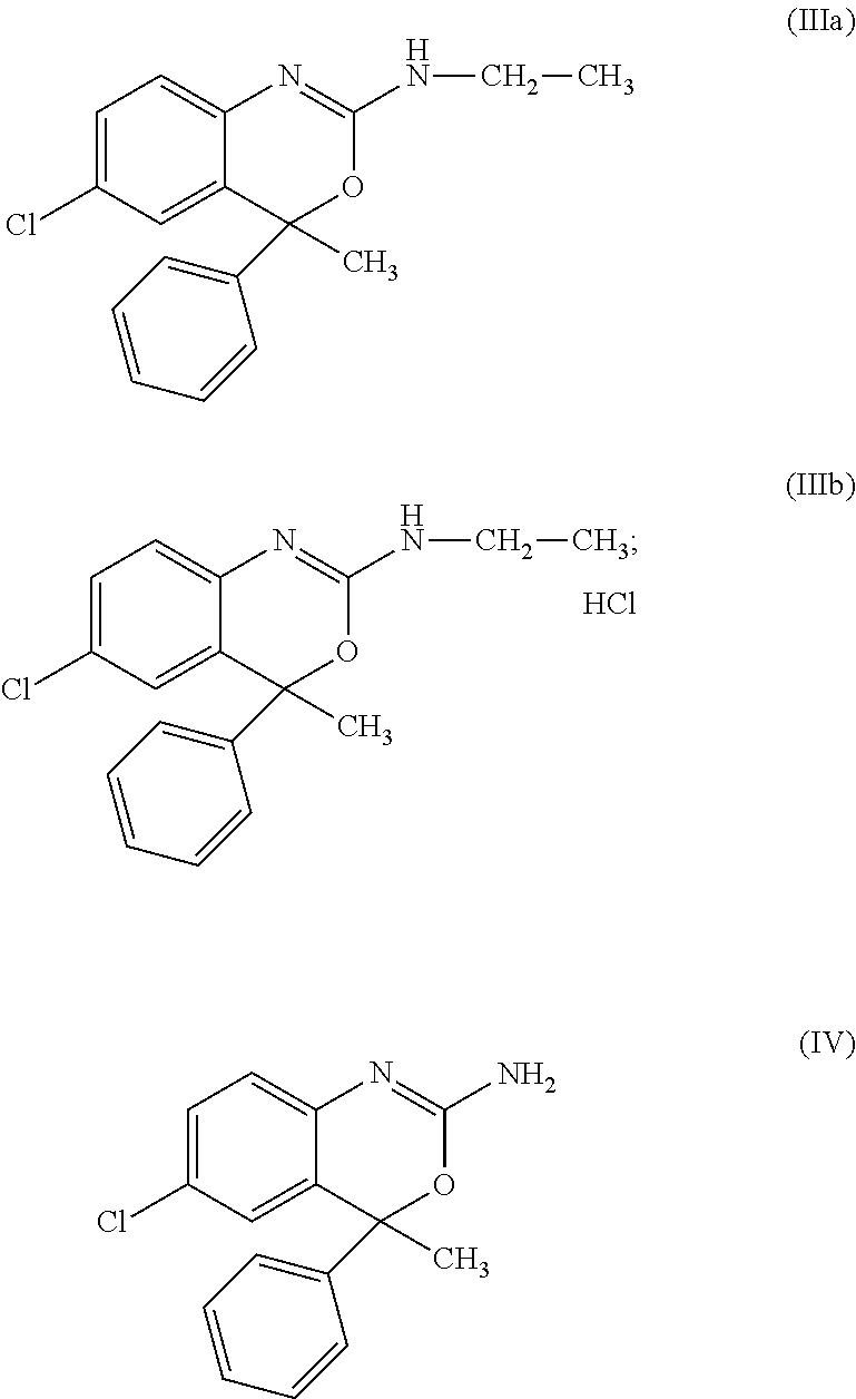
C1=C(Cl)C=C2C(=C1)N=C(NCC)OC2(C1=CC=CC=C1)C.Cl.C1=C(Cl)C=C2C(=C1)N=C(NCC)OC2(C1=CC=CC=C1)C.C1=C(Cl)C=C2C(=C1)N=C(N)OC2(C1=CC=CC=C1)C
